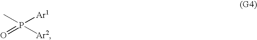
O=P([Ar2])([Ar1])C
